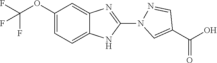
C1(OC(F)(F)F)=CC=C2C(=C1)N=C(N1N=CC(C(O)=O)=C1)N2
